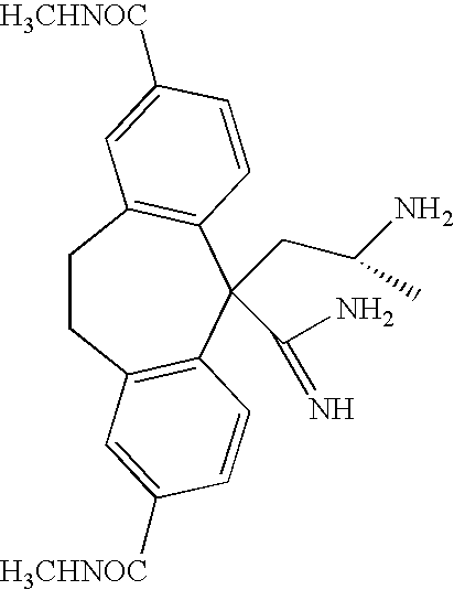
C1CC2=C(C(CC(N)C)(C(N)=N)C3=C1C=C([H3CHNOC])C=C3)C=CC([H3CHNOC])=C2
